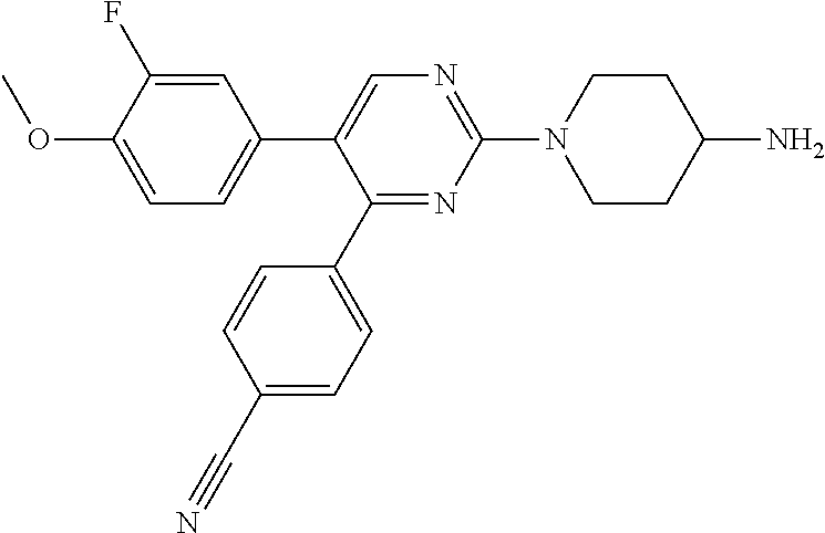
N1=C(C2=CC=C(C#N)C=C2)C(C2=CC=C(OC)C(F)=C2)=CN=C1N1CCC(N)CC1
